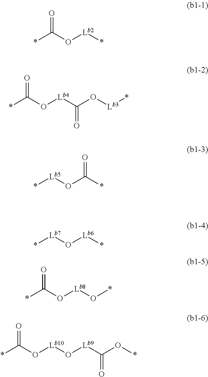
O=C(O[Lb2]*)*.O=C(O[Lb4]C(O[Lb3]*)=O)*.[Lb5](OC(*)=O)*.[Lb7](O[Lb6]*)*.O=C(O[Lb8]O*)*.O=C(O[Lb10]O[Lb9]C(O*)=O)*
